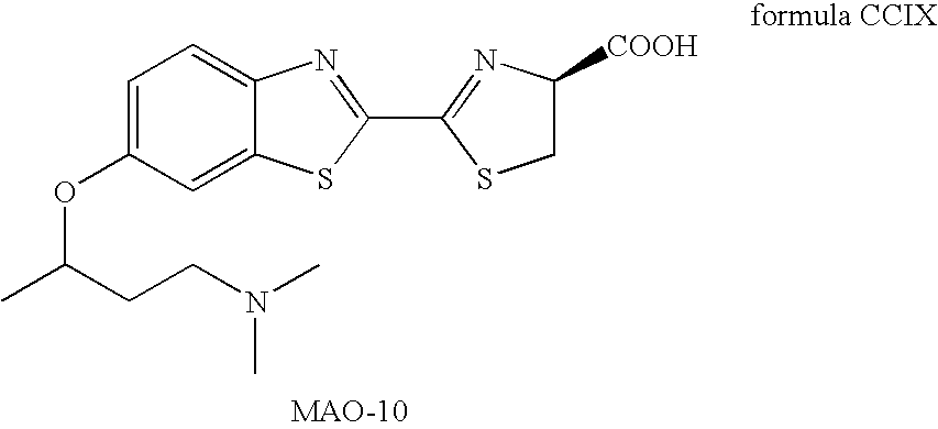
C1=C(OC(C)CCN(C)C)C=C2C(=C1)N=C(C1=NC([COOH])CS1)S2
